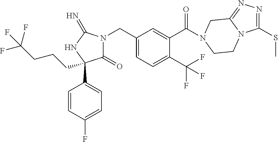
C(C1=CC=C(C(F)(F)F)C(C(=O)N2CC3=NN=C(SC)N3CC2)=C1)N1C(=O)C(C2=CC=C(F)C=C2)(CCCC(F)(F)F)NC1=N
